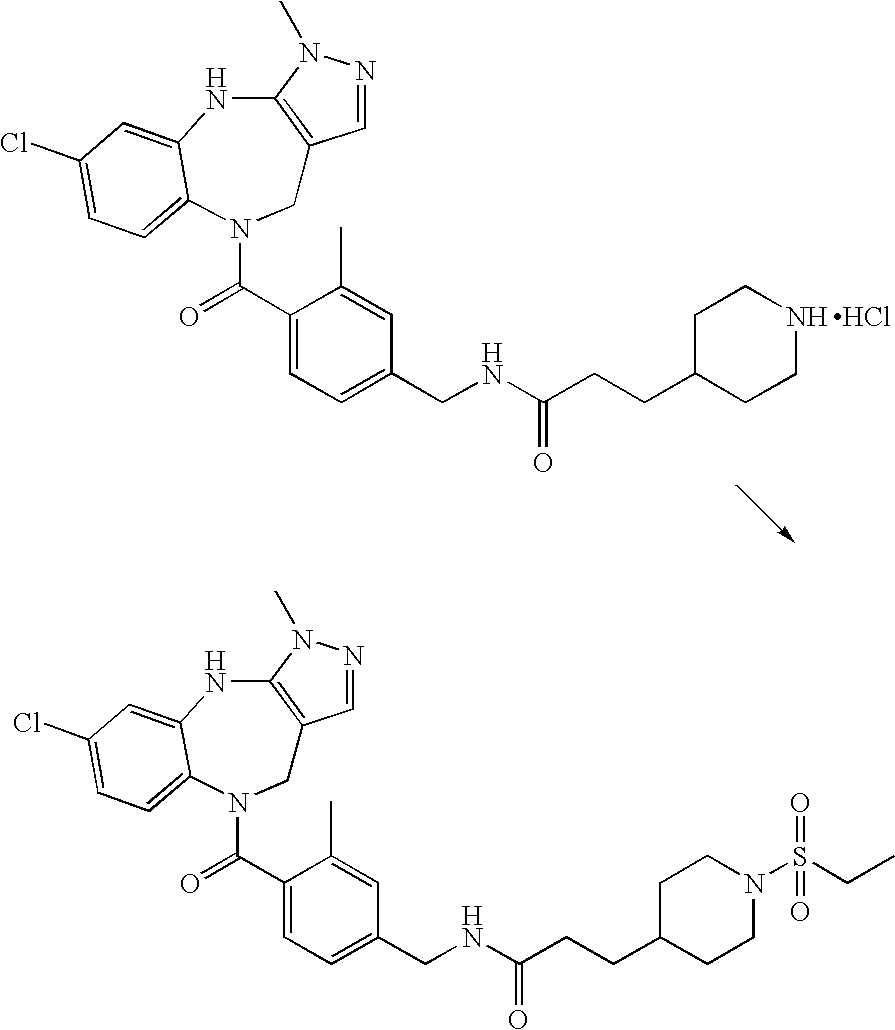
C1=NN(C)C2=C1CN(C(=O)C1=CC=C(CNC(CCC3CCNCC3)=O)C=C1C)C1=CC=C(Cl)C=C1N2.Cl.C1=NN(C)C2=C1CN(C(=O)C1=CC=C(CNC(CCC3CCN(S(CC)(=O)=O)CC3)=O)C=C1C)C1=CC=C(Cl)C=C1N2
